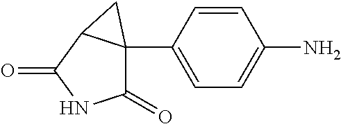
C1(=O)C2(C3=CC=C(N)C=C3)C(C(=O)N1)C2
